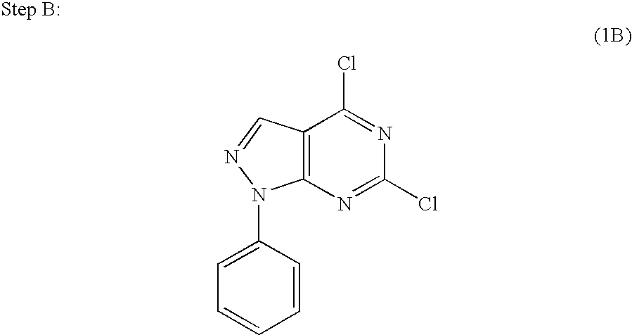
C12=C(N=C(Cl)N=C1Cl)N(C1=CC=CC=C1)N=C2
